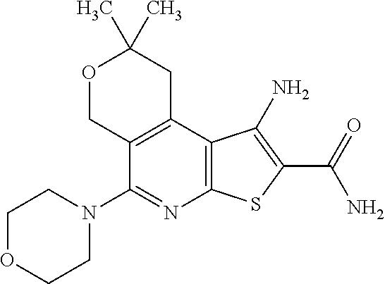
C12=C(C3=C(C(N4CCOCC4)=N1)COC(C)(C)C3)C(N)=C(C(=O)N)S2
